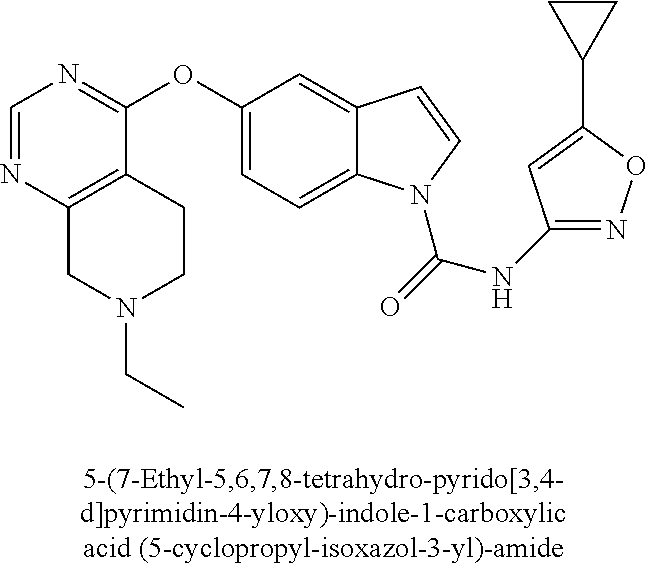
C1=NC2=C(C(OC3=CC=C4C(=C3)C=CN4C(=O)NC3=NOC(C4CC4)=C3)=N1)CCN(CC)C2
